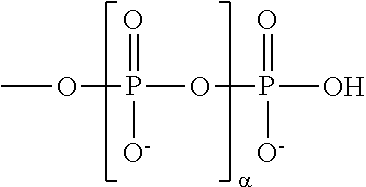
COP(OP(=O)([O-])O)([O-])=O
